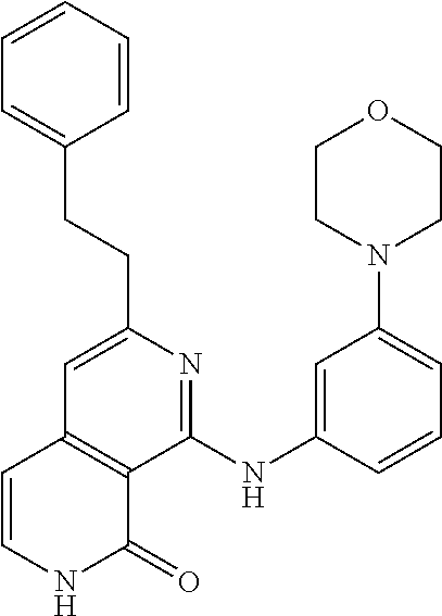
C1(CCC2=CC3=C(C(NC4=CC(N5CCOCC5)=CC=C4)=N2)C(=O)NC=C3)=CC=CC=C1
